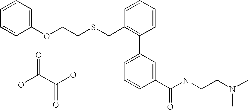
C1(OCCSCC2=C(C3=CC=CC(C(NCCN(C)C)=O)=C3)C=CC=C2)=CC=CC=C1.OC(=O)C(O)=O
